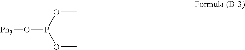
[Ph3]OP(OC)OC
